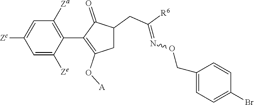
C1=C([Ze])C(C2=C(O[A])CC(CC([R6])=NOCC3=CC=C(Br)C=C3)C2=O)=C([Za])C=C1[Zc]
